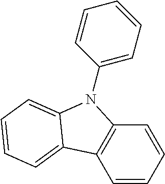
C1=CC=CC2=C1C1=CC=CC=C1N2C1=CC=CC=C1
